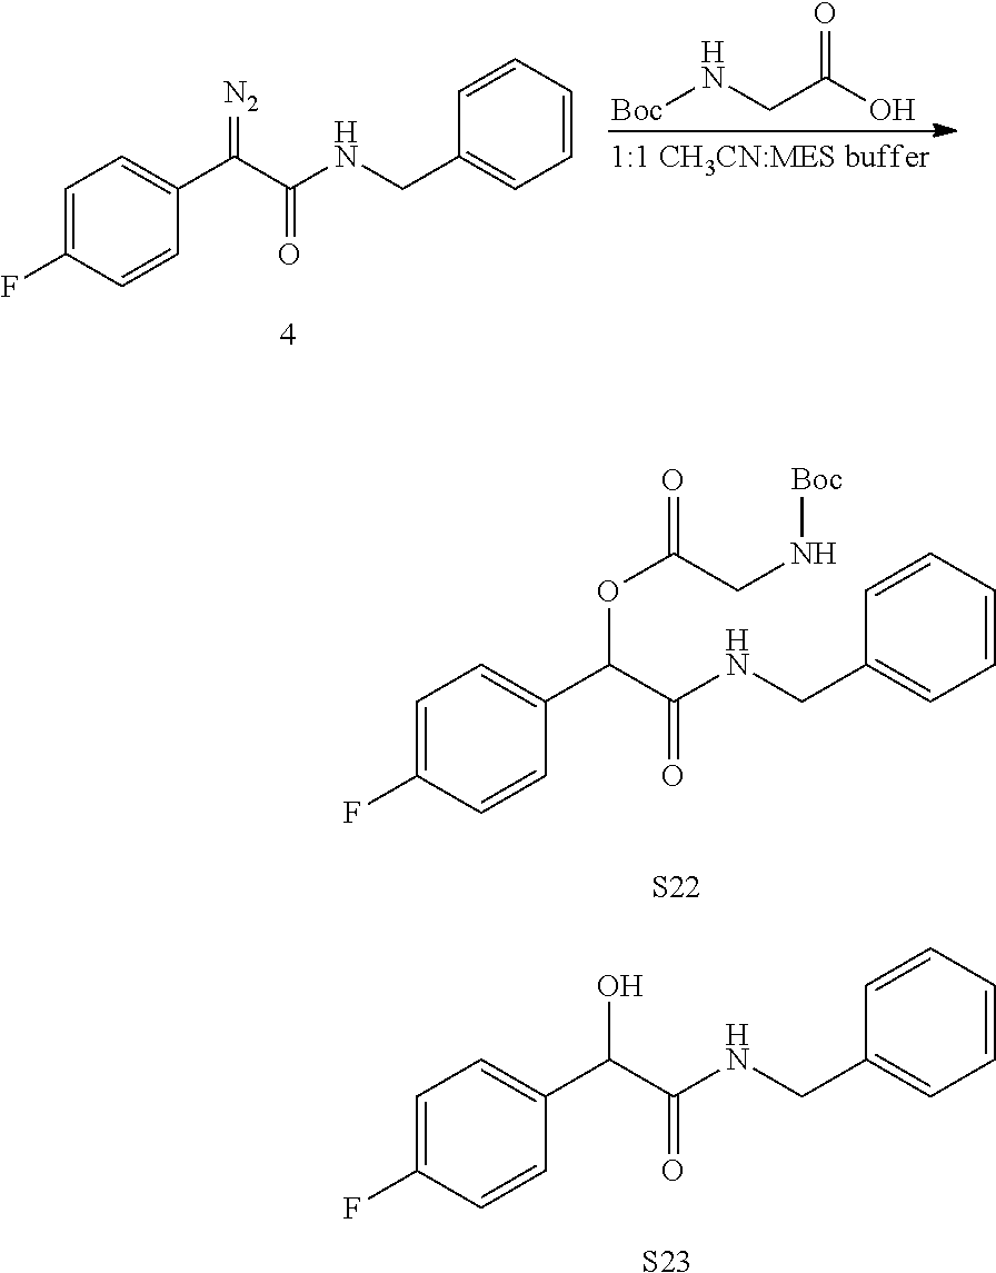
C1=C(F)C=CC(C(C(NCC2=CC=CC=C2)=O)OC(CN[Boc])=O)=C1.[S22].C1=C(F)C=CC(C(C(NCC2=CC=CC=C2)=O)O)=C1.[S23].[Boc]NCC(O)=O.C1=C(F)C=CC(C(C(NCC2=CC=CC=C2)=O)=[N2])=C1
